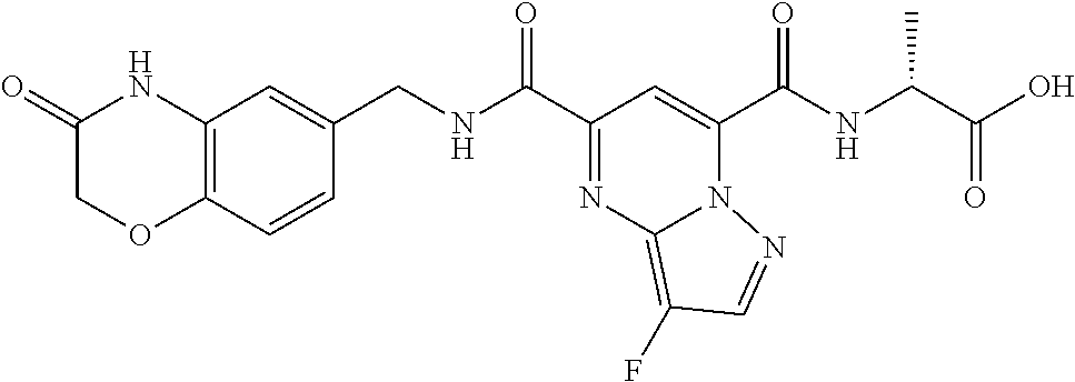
C12=C(C=CC(CNC(C3=NC4=C(F)C=NN4C(C(NC(C(O)=O)C)=O)=C3)=O)=C1)OCC(=O)N2
